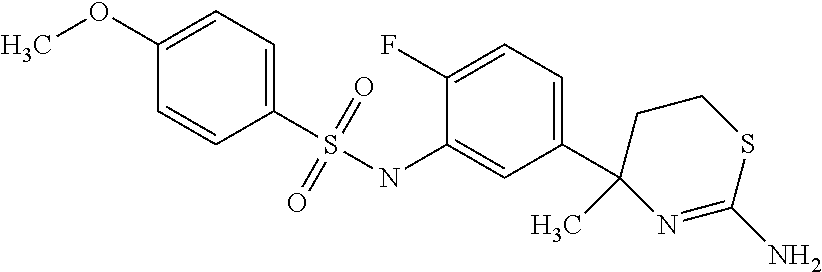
C1(OC)=CC=C(S(NC2=CC(C3(C)N=C(N)SCC3)=CC=C2F)(=O)=O)C=C1
